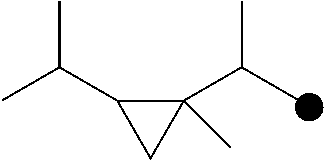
C1(C(C)C)(C)C(C(C)C)C1
